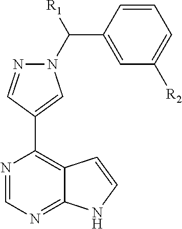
N1=CN=C2C(=C1C1=CN(C([R1])C3=CC([R2])=CC=C3)N=C1)C=CN2
